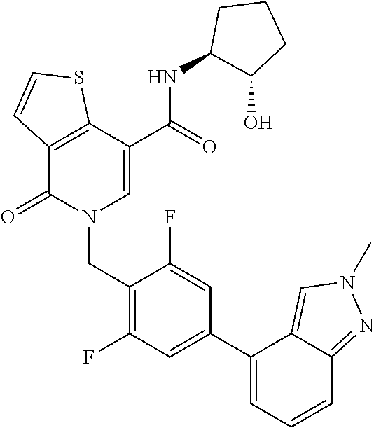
C12=C(C(=O)N(CC3=C(F)C=C(C4=CC=CC5=NN(C)C=C45)C=C3F)C=C1C(NC1C(O)CCC1)=O)C=CS2
